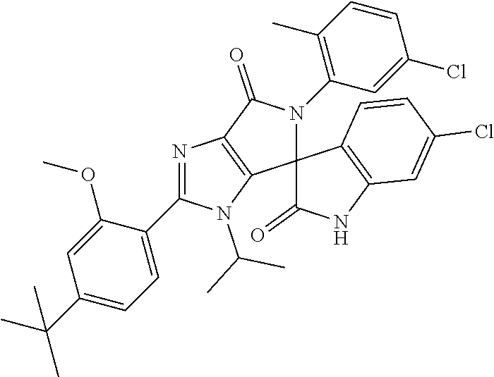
N1=C(C2=CC=C(C(C)(C)C)C=C2OC)N(C(C)C)C2=C1C(=O)N(C1=C(C)C=CC(Cl)=C1)C21C(=O)NC2=C1C=CC(Cl)=C2
